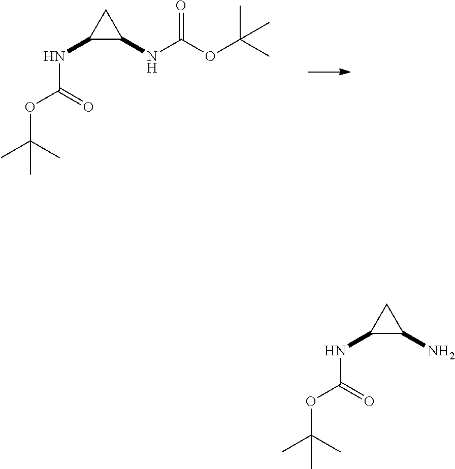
C(NC1C(NC(OC(C)(C)C)=O)C1)(OC(C)(C)C)=O.C(NC1C(N)C1)(OC(C)(C)C)=O
